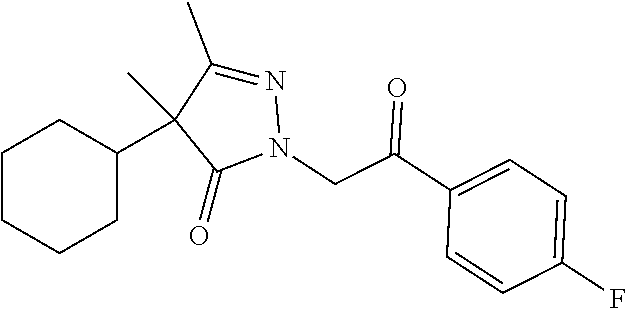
C1CCCC(C2(C)C(C)=NN(CC(C3=CC=C(F)C=C3)=O)C2=O)C1
